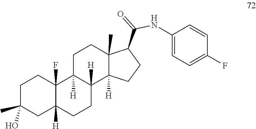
C1C2([H])C(F)(CCC1(C)O)C1([H])CCC3(C)C(C(=O)NC4=CC=C(F)C=C4)CCC3([H])C1([H])CC2
